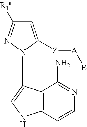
C1=C([Z][A]B)N(C2=CNC3=C2C(N)=NC=C3)N=C1[R1a]
